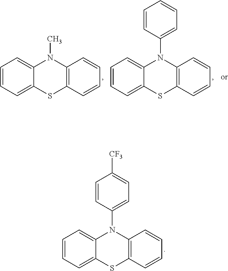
C1=CC=C2C(=C1)N(C)C1=C(S2)C=CC=C1.C1=CC=C2C(=C1)N(C1=CC=CC=C1)C1=C(S2)C=CC=C1.C1=CC=C2C(=C1)N(C1=CC=C([CF3])C=C1)C1=C(S2)C=CC=C1
